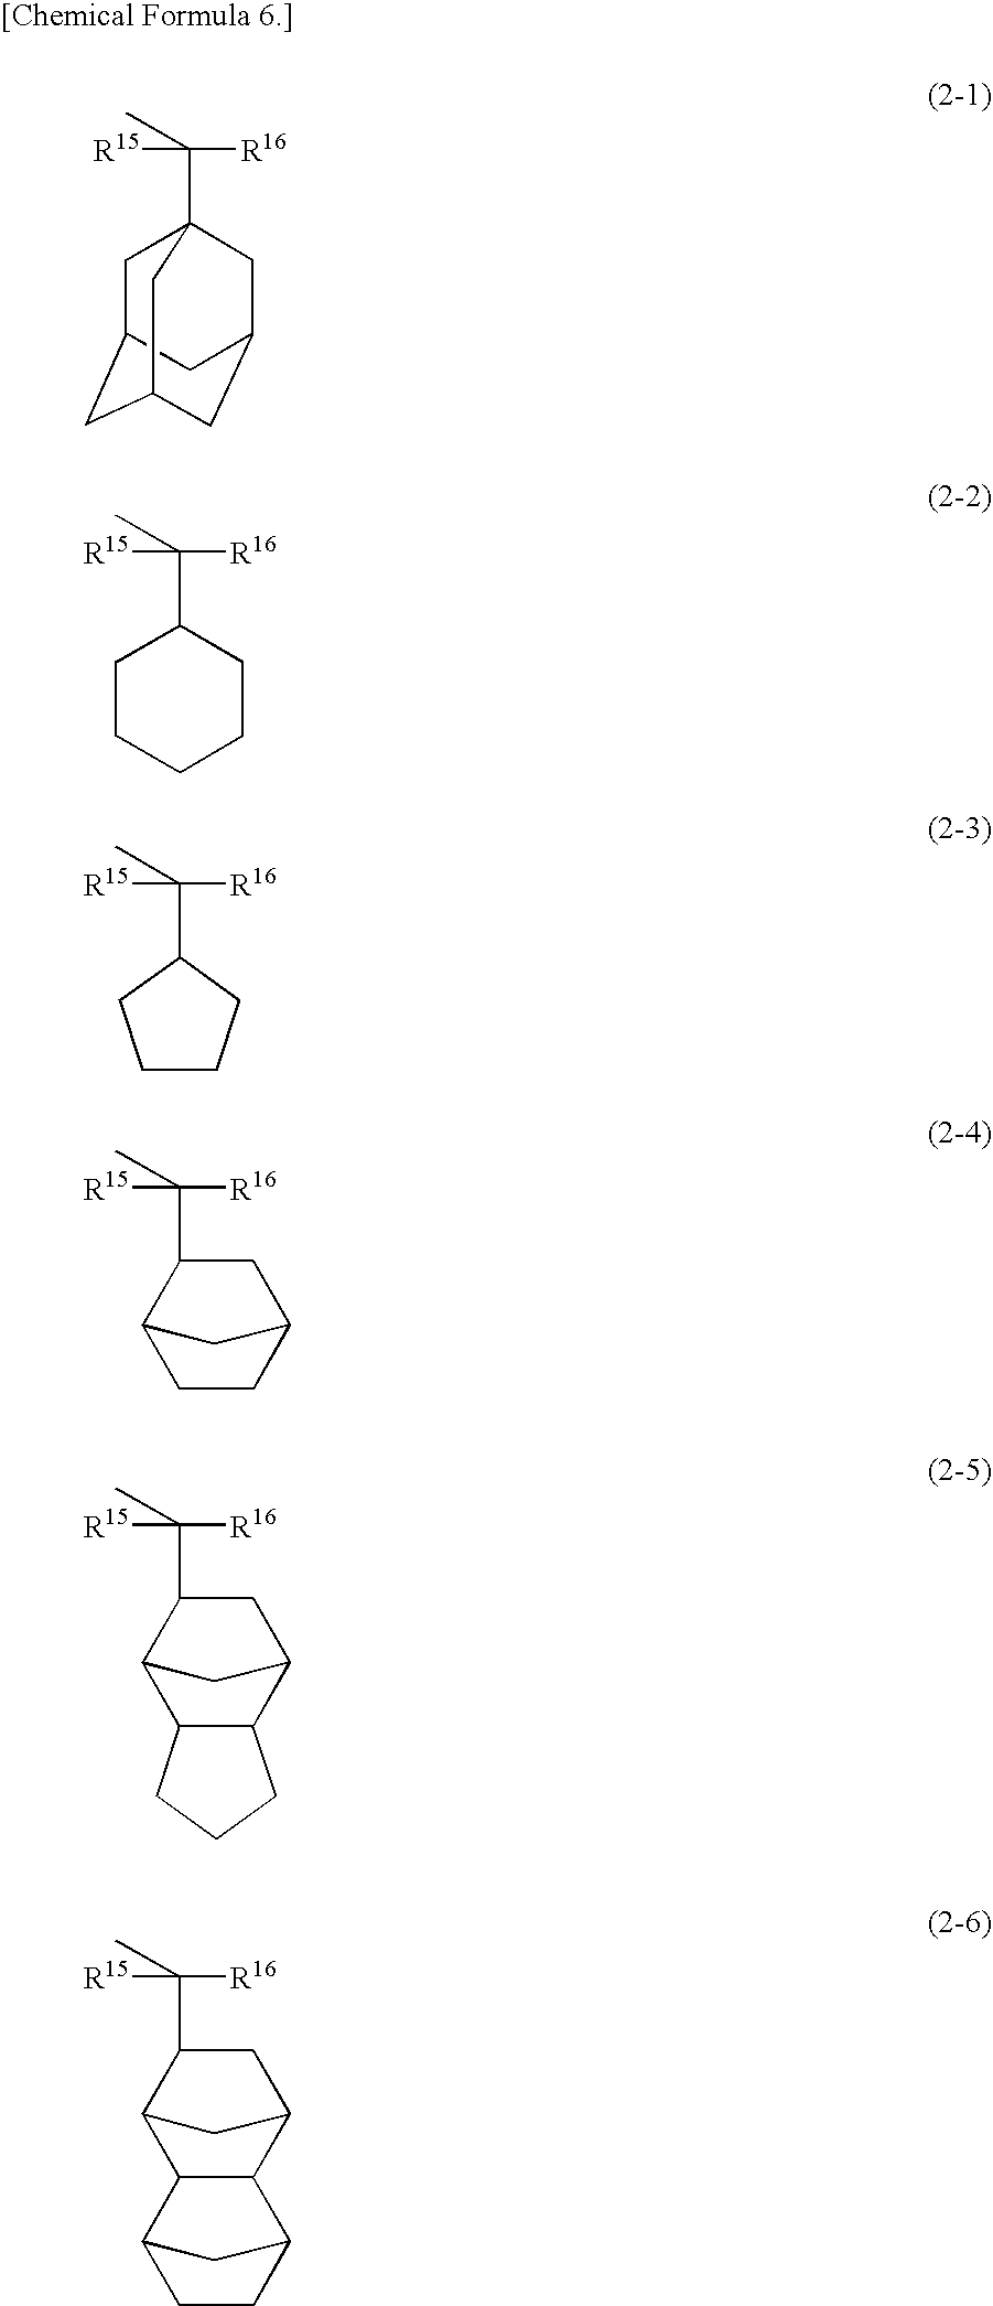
C1C2CC3CC(CC1(C([R16])([R15])C)C3)C2.C1CCCCC1C([R16])([R15])C.C([R16])([R15])(C)C1CCCC1.C([R16])([R15])(C)C1CC2CCC1C2.C([R16])([R15])(C)C1CC2C3C(C1C2)CCC3.C([R16])([R15])(C)C1CC2CC1C1C2C2CCC1C2
